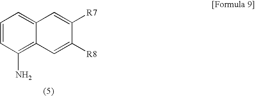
C1=CC(N)=C2C(=C1)C=C([R7])C([R8])=C2
